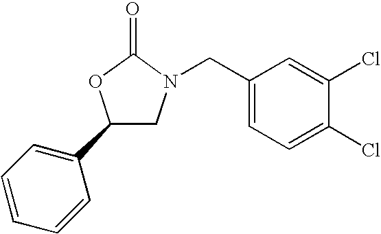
C1=CC=CC(C2CN(CC3=CC=C(Cl)C(Cl)=C3)C(=O)O2)=C1
